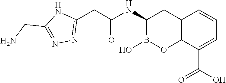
C12=C(C(C(O)=O)=CC=C1)OB(O)C(NC(=O)CC1=NN=C(CN)N1)C2
